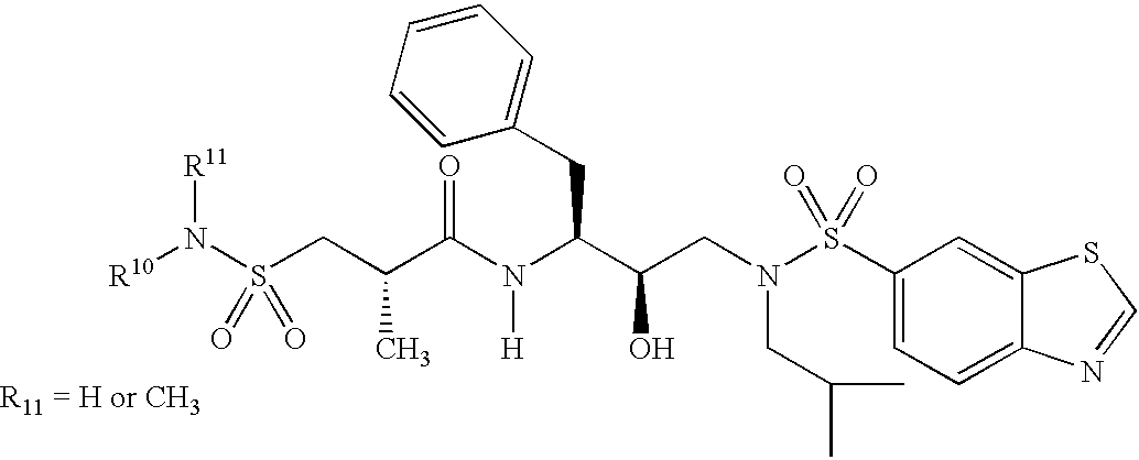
[R10]N(S(CC(C(N(C(C(O)CN(CC(C)C)S(=O)(C1=CC=C2C(=C1)SC=N2)=O)CC1=CC=CC=C1)[H])=O)C)(=O)=O)[R11]
